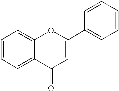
C12=CC=CC=C1C(=O)C=C(C1=CC=CC=C1)O2
